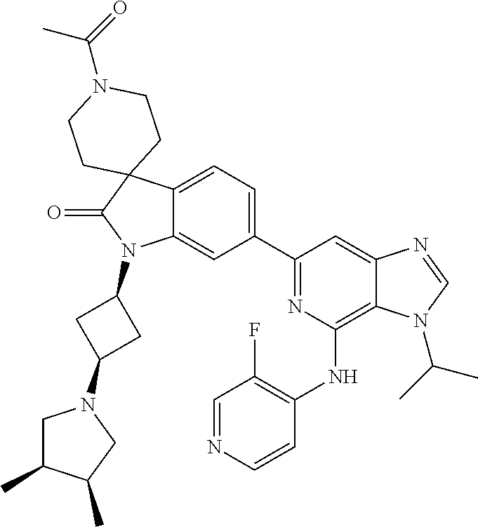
C12=CC=C(C3=NC(NC4=C(F)C=NC=C4)=C4C(=C3)N=CN4C(C)C)C=C1N(C1CC(N3CC(C)C(C)C3)C1)C(=O)C21CCN(C(=O)C)CC1
